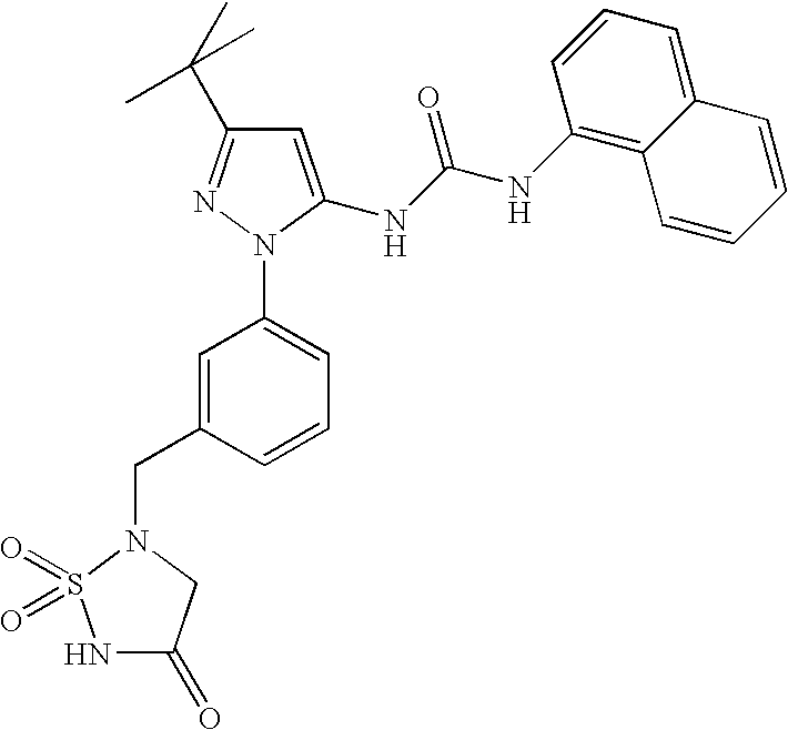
C1=C(NC(NC2=C3C(=CC=C2)C=CC=C3)=O)N(C2=CC=CC(CN3CC(=O)NS3(=O)=O)=C2)N=C1C(C)(C)C
